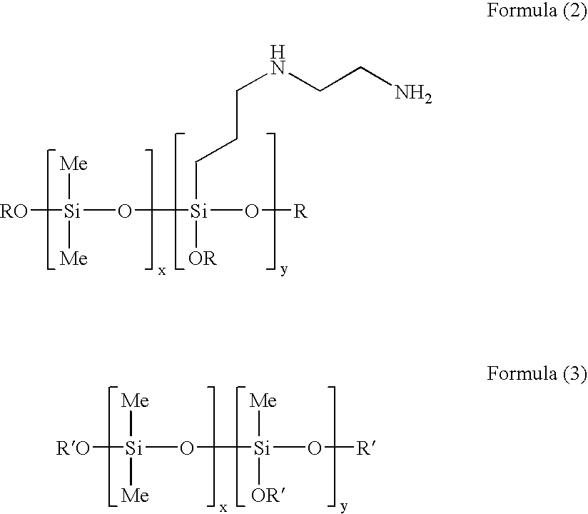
[RO][Si](O[Si](O[R])([OR])CCCNCCN)([Me])[Me].[RO][Si](O[Si](O[R])([OR])[Me])([Me])[Me]
